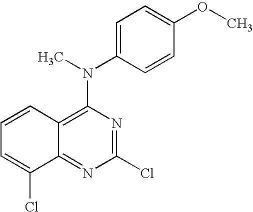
C1(Cl)=NC(N(C)C2=CC=C(OC)C=C2)=C2C(=N1)C(Cl)=CC=C2
